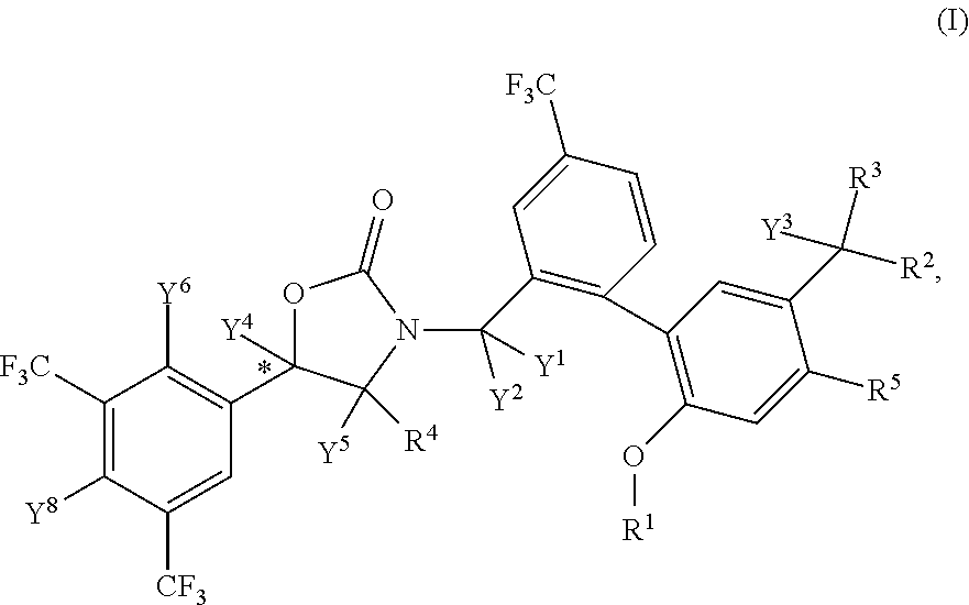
C1([F3C])=C([Y8])C([CF3])=CC(C2([Y4])OC(=O)N(C(C3=C(C4=C(O[R1])C=C([R5])C(C([R3])([R2])[Y3])=C4)C=CC([F3C])=C3)([Y2])[Y1])C2([Y5])[R4])=C1[Y6]
